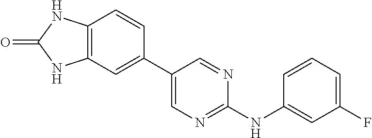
C12=C(C=CC(C3=CN=C(NC4=CC(F)=CC=C4)N=C3)=C1)NC(=O)N2
